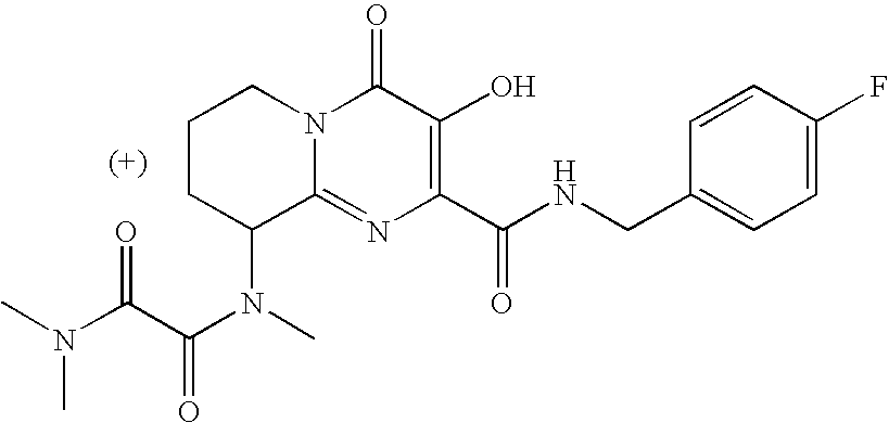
C1(=O)N2C(=NC(C(NCC3=CC=C(F)C=C3)=O)=C1O)C(N(C(C(N(C)C)=O)=O)C)CCC2
